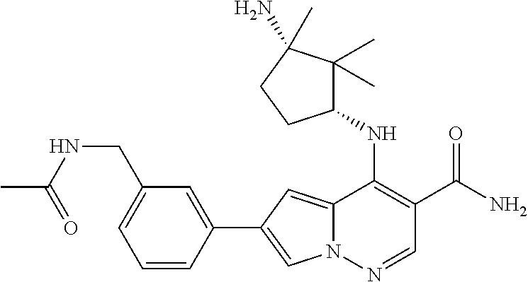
N12C(=CC(C3=CC(CNC(C)=O)=CC=C3)=C1)C(NC1C(C)(C)C(N)(C)CC1)=C(C(N)=O)C=N2
